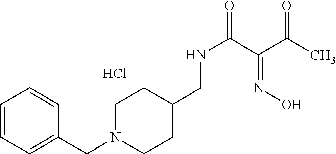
C1=CC=C(CN2CCC(CNC(=O)C(C(C)=O)=NO)CC2)C=C1.Cl
